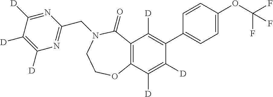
C12=C(C([D])=C([D])C(C3=CC=C(OC(F)(F)F)C=C3)=C1[D])OCCN(CC1=NC([D])=C([D])C([D])=N1)C2=O
